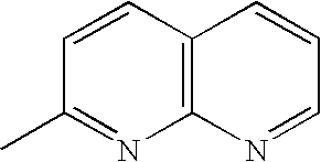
C12=C(C=CC(C)=N1)C=CC=N2
